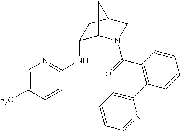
C1=C([F3C])C=CC(NC2C3N(C(=O)C4=C(C5=CC=CC=N5)C=CC=C4)CC(C2)C3)=N1
